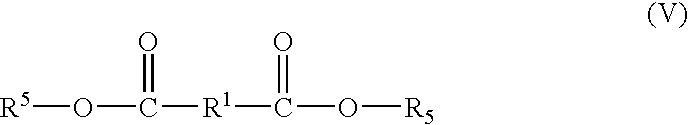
[R5]OC([R1]C(O[R5])=O)=O
